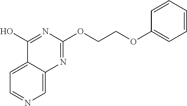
C1=C2C(=CN=C1)N=C(OCCOC1=CC=CC=C1)N=C2O
